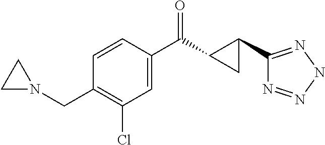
C1(Cl)=C(CN2CC2)C=CC(C(=O)C2C(C3=NNN=N3)C2)=C1
